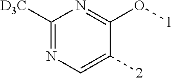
C1([D3C])=NC=C([2])C(O[1])=N1
